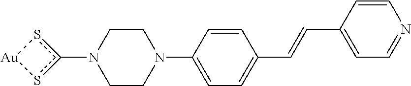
C1CN(C2=CC=C(C=CC3=CC=NC=C3)C=C2)CCN1c1s[Au]s1
